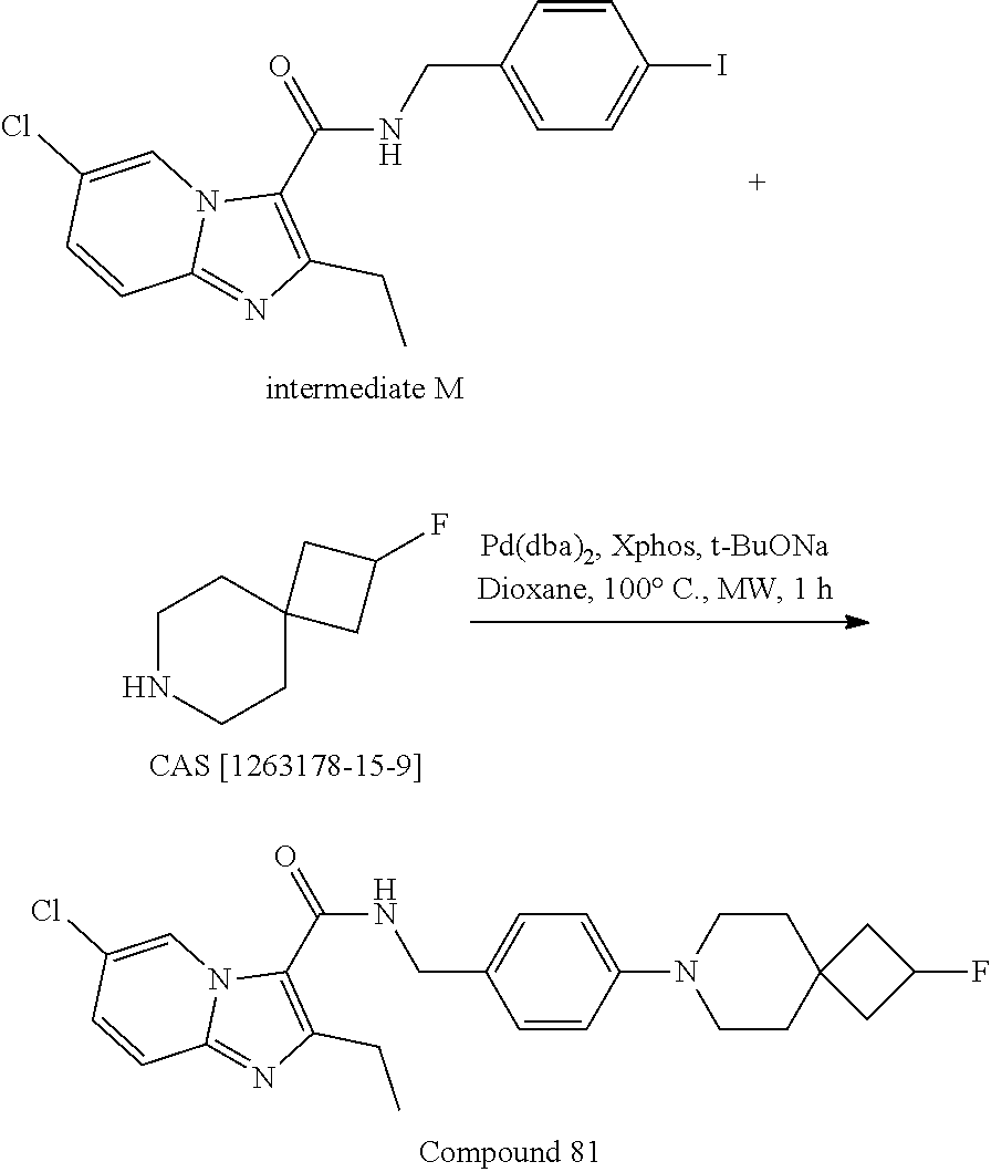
C1=CC(CNC(C2=C(CC)N=C3N2C=C(Cl)C=C3)=O)=CC=C1I.C1NCCC2(C1)CC(F)C2.C1=C(N2CCC3(CC2)CC(F)C3)C=CC(CNC(C2=C(CC)N=C3N2C=C(Cl)C=C3)=O)=C1
